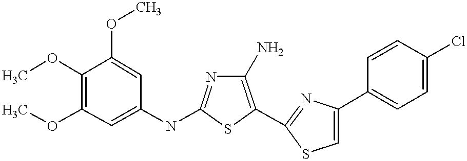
COC1=C(OC)C=C(NC2=NC(N)=C(C3=NC(C4=CC=C(Cl)C=C4)=CS3)S2)C=C1OC
